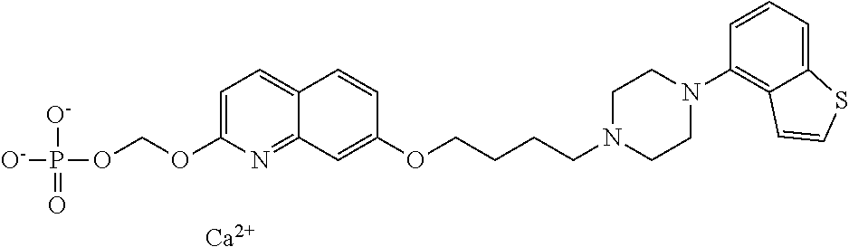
C1=C(OCOP([O-])([O-])=O)N=C2C(=C1)C=CC(OCCCCN1CCN(C3=C4C(=CC=C3)SC=C4)CC1)=C2.[Ca]
